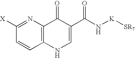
C1([X])=NC2=C(C=C1)NC=C(C(N[K][SR7])=O)C2=O
